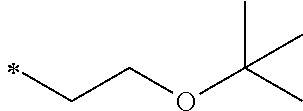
O(CCC)C(C)(C)C
